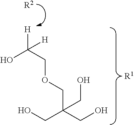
OCC(CO)(CO)COCC([H])(O)[H].[R2].[R1]
